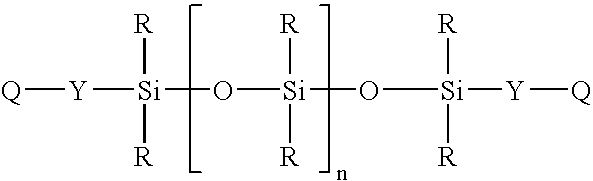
[Q][Y][Si]([R])([R])O[Si]([R])([R])O[Si]([Y][Q])([R])[R]
